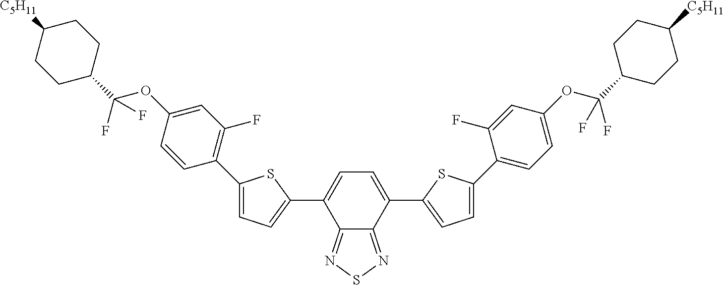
C12=NSN=C1C(C1=CC=C(C3=CC=C(OC(C4CCC([C5H11])CC4)(F)F)C=C3F)S1)=CC=C2C1=CC=C(C2=C(F)C=C(OC(C3CCC([C5H11])CC3)(F)F)C=C2)S1
